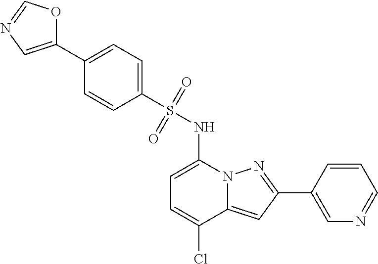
C1(C2=NN3C(=C2)C(Cl)=CC=C3NS(=O)(=O)C2=CC=C(C3=CN=CO3)C=C2)=CN=CC=C1
